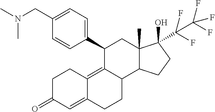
C1C(=O)C=C2C(=C3C(CC2)C2C(C)(CC3C3=CC=C(CN(C)C)C=C3)C(O)(C(C(F)(F)F)(F)F)CC2)C1
